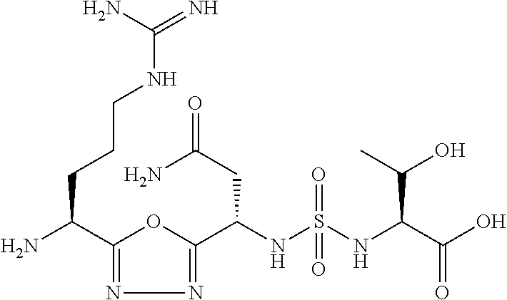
C1(C(N)CCCNC(=N)N)=NN=C(C(NS(NC(C(O)=O)C(O)C)(=O)=O)CC(=O)N)O1
